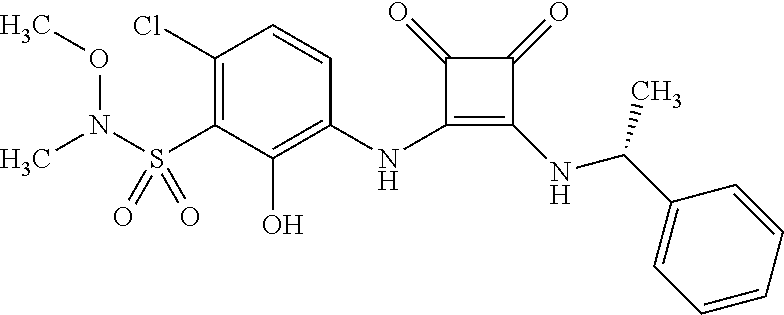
C1(Cl)=C(S(N(C)OC)(=O)=O)C(O)=C(NC2=C(NC(C3=CC=CC=C3)C)C(=O)C2=O)C=C1
